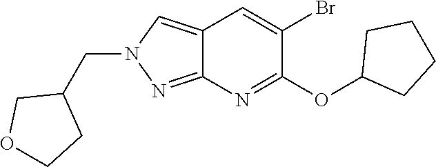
C12=CN(CC3COCC3)N=C1N=C(OC1CCCC1)C(Br)=C2
